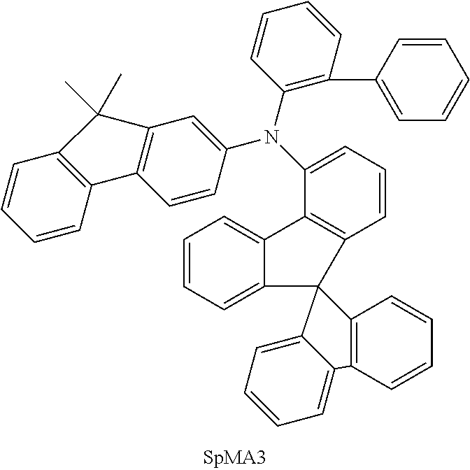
C1=CC=C2C(=C1)C1=C(C=CC=C1N(C1=C(C3=CC=CC=C3)C=CC=C1)C1=CC3=C(C=C1)C1=C(C=CC=C1)C3(C)C)C21C2=CC=CC=C2C2=C1C=CC=C2
